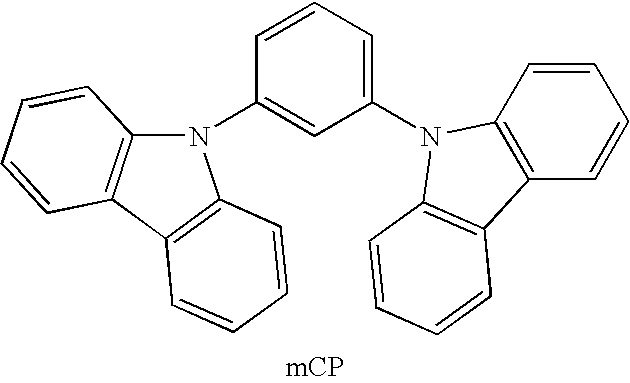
C1=CC(N2C3=C(C4=C2C=CC=C4)C=CC=C3)=CC(N2C3=C(C=CC=C3)C3=C2C=CC=C3)=C1
